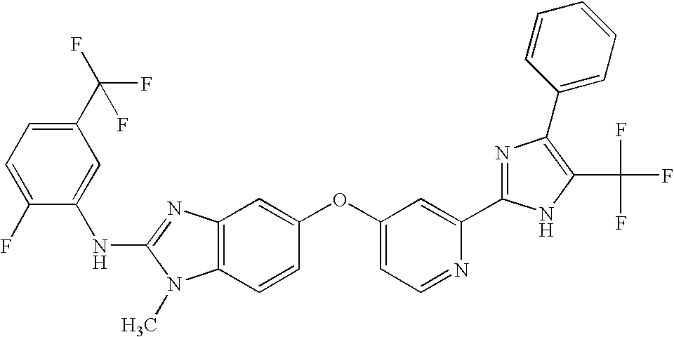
C1(C(F)(F)F)=CC=C(F)C(NC2=NC3=C(N2C)C=CC(OC2=CC=NC(C4=NC(C5=CC=CC=C5)=C(C(F)(F)F)N4)=C2)=C3)=C1
